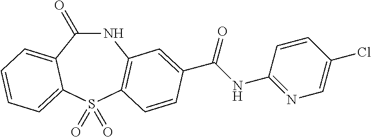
C1(=O)NC2=C(S(=O)(=O)C3=CC=CC=C13)C=CC(C(NC1=NC=C(Cl)C=C1)=O)=C2
